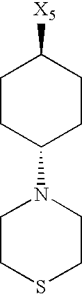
C1([X5])CCC(N2CCSCC2)CC1
